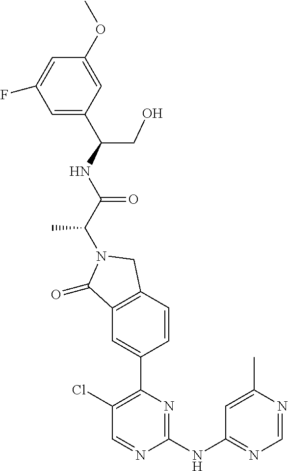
C1(=O)C2=C(CN1C(C(=O)NC(C1=CC(F)=CC(OC)=C1)CO)C)C=CC(C1=C(Cl)C=NC(NC3=NC=NC(C)=C3)=N1)=C2
